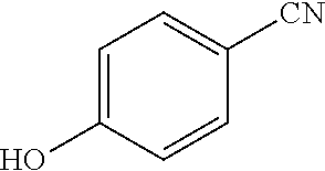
C1=C(O)C=CC([CN])=C1
